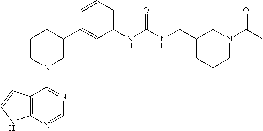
C12=C(NC=C1)N=CN=C2N1CC(C2=CC(NC(NCC3CCCN(C(C)=O)C3)=O)=CC=C2)CCC1
